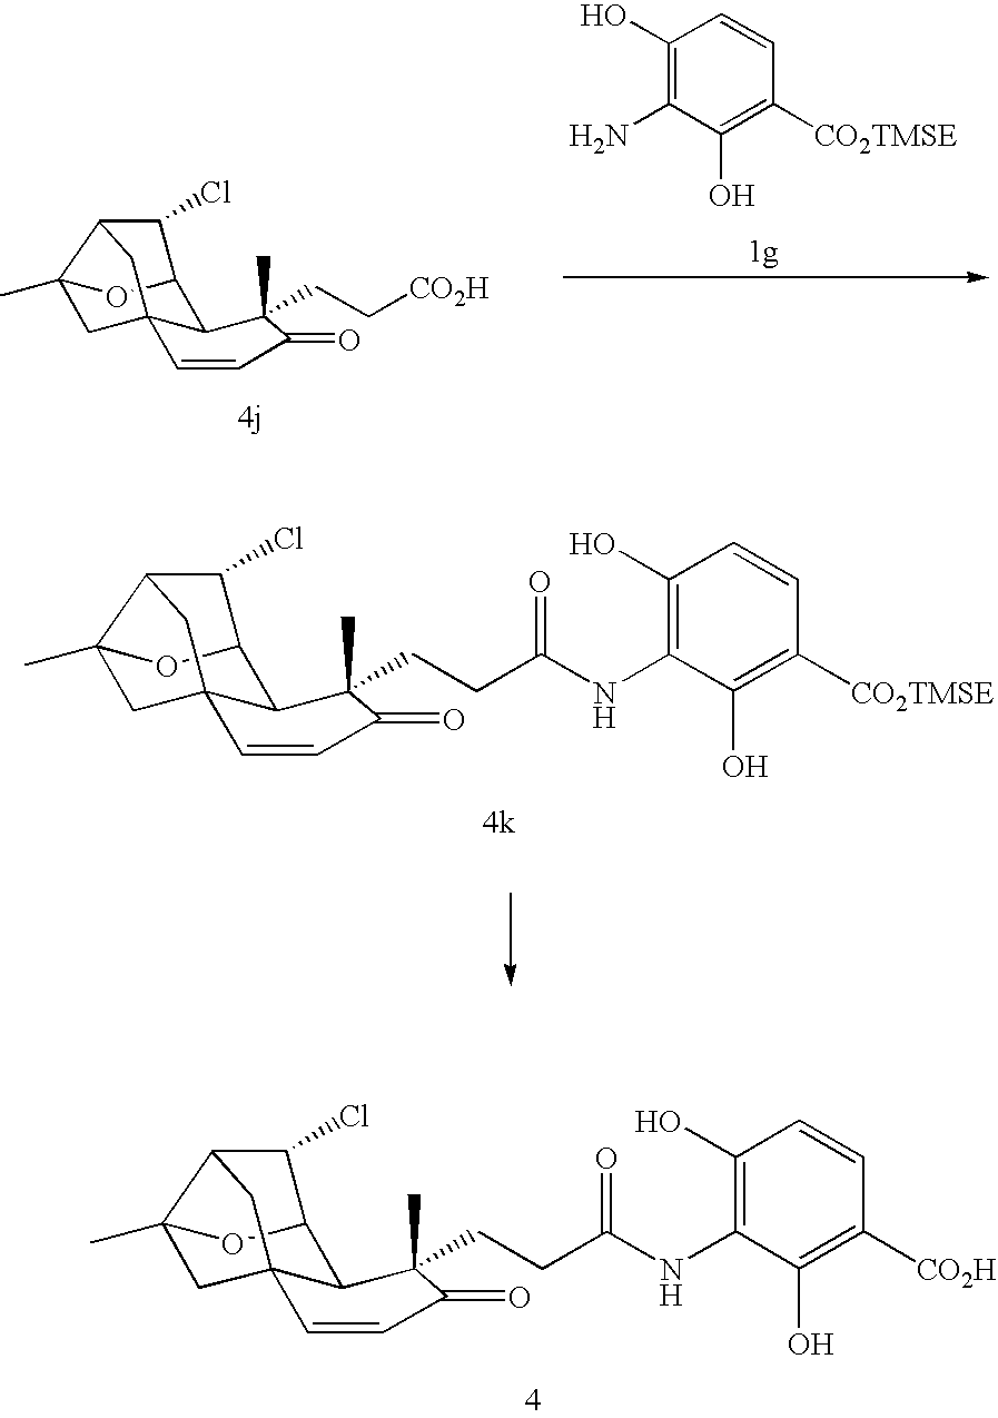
C12OC3(C)C(CC4(C1C(C)(CCC(NC1=C(O)C=CC([CO2H])=C1O)=O)C(=O)C=C4)C3)C2Cl.C12OC3(C)C(CC4(C1C(C)(CC[CO2H])C(=O)C=C4)C3)C2Cl.C1(O)=C(N)C(O)=C([CO2TMSE])C=C1.C12OC3(C)C(CC4(C1C(C)(CCC(NC1=C(O)C=CC([CO2TMSE])=C1O)=O)C(=O)C=C4)C3)C2Cl
